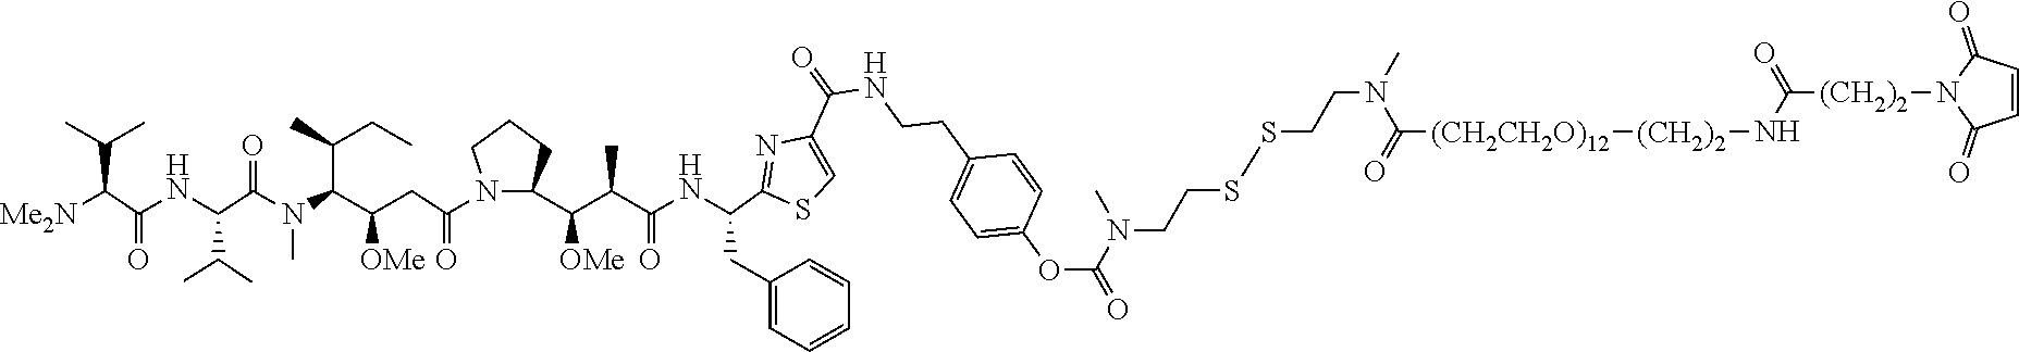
N1(C(CC(C(N(C(C(NC(C([Me2N])C(C)C)=O)C(C)C)=O)C)C(C)CC)[OMe])=O)C(C(C(C(NC(C2=NC(C(=O)NCCC3=CC=C(OC(N(CCSSCCN(C)C(=O)[(CH2CH2O)12][(CH2)2]NC([(CH2)2]N4C(=O)C=CC4=O)=O)C)=O)C=C3)=CS2)CC2=CC=CC=C2)=O)C)[OMe])CCC1
